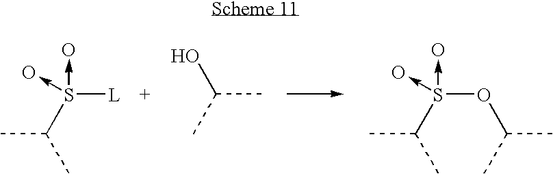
O-S(C(C)C)([L])->O.OC(C)C.O-S(C(C)C)(OC(C)C)->O
